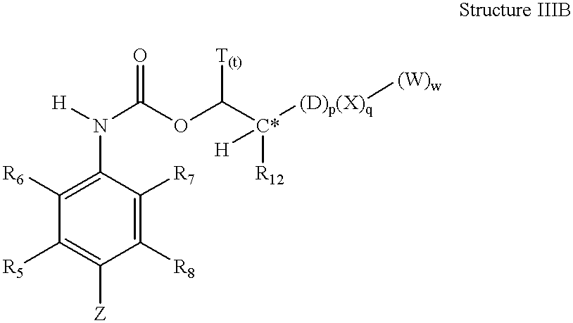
C1(N([H])C(OC([C*]([(D)p(X)q][(W)w])([R12])[H])[T(t)])=O)=C([R6])C([R5])=C([Z])C([R8])=C1[R7]
